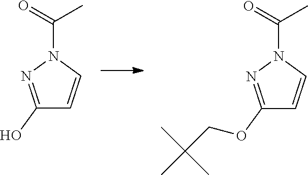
C(=O)(C)N1N=C([HO])C=C1.C(=O)(C)N1N=C(OCC(C)(C)C)C=C1
